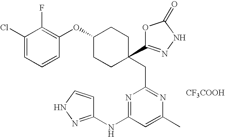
C1(Cl)=CC=CC(OC2CCC(C3=NNC(=O)O3)(CC3=NC(C)=CC(NC4=NNC=C4)=N3)CC2)=C1F.[CF3COOH]
